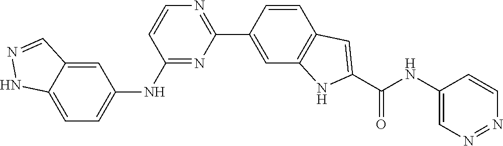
C1(NC2=CC=C3C(=C2)C=NN3)=NC(C2=CC3=C(C=C2)C=C(C(NC2=CN=NC=C2)=O)N3)=NC=C1
